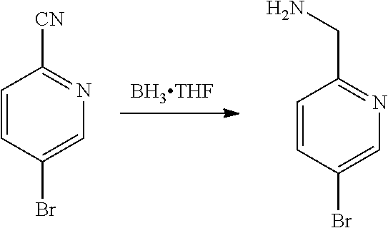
[BH3THF].C1=CC(Br)=CN=C1[CN].C1=CC(Br)=CN=C1CN
